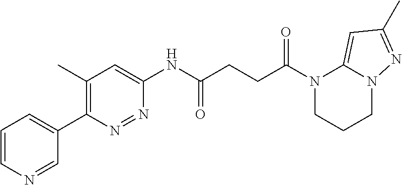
C1=CN=CC(C2=C(C)C=C(NC(CCC(N3CCCN4C3=CC(C)=N4)=O)=O)N=N2)=C1
